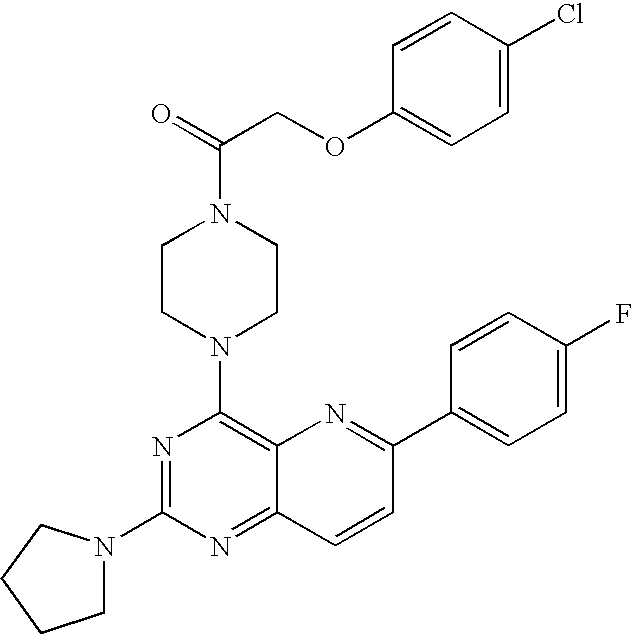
C12=C(N3CCN(C(=O)COC4=CC=C(Cl)C=C4)CC3)N=C(N3CCCC3)N=C1C=CC(C1=CC=C(F)C=C1)=N2
